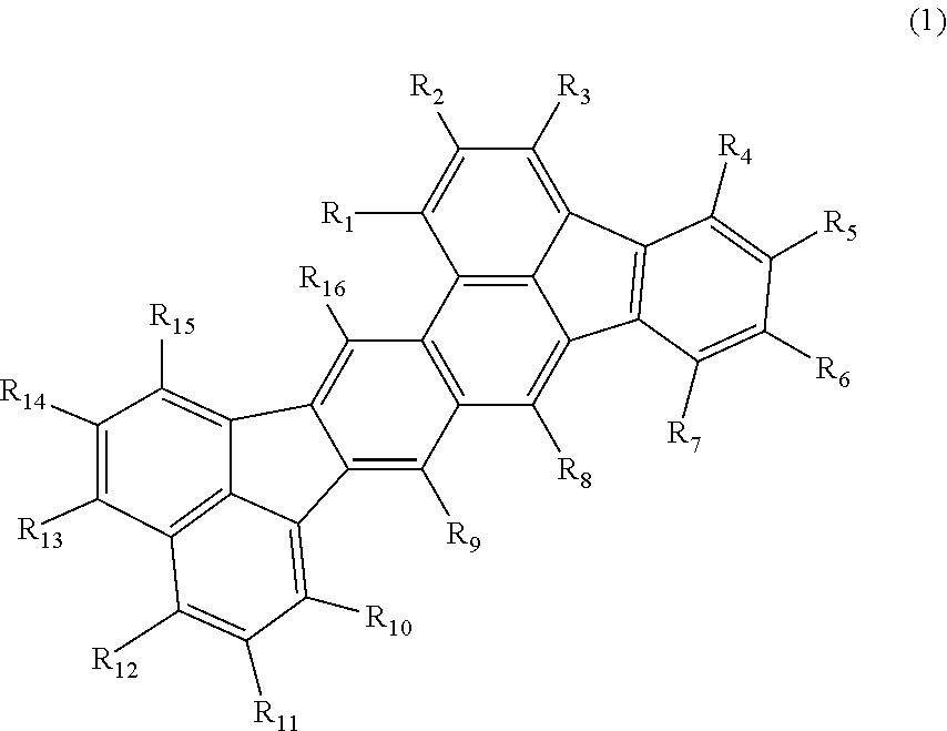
C12=C(C([R8])=C3C4=C1C([R1])=C([R2])C([R3])=C4C1=C3C([R7])=C([R6])C([R5])=C1[R4])C([R9])=C1C(=C2[R16])C2=C([R15])C([R14])=C([R13])C3=C2C1=C([R10])C([R11])=C3[R12]
